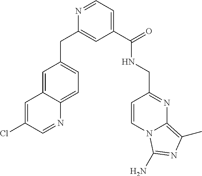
C1=C2C(=CC=C1CC1=CC(C(=O)NCC3=NC4=C(C)N=C(N)N4C=C3)=CC=N1)N=CC(Cl)=C2
